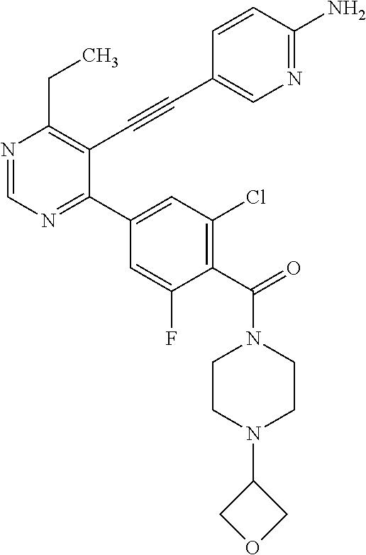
N1=CN=C(C2=CC(Cl)=C(C(=O)N3CCN(C4COC4)CC3)C(F)=C2)C(C#CC2=CN=C(N)C=C2)=C1CC
